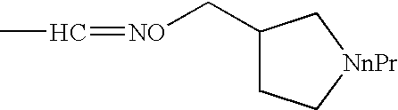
CC=[NO]CC1CC[NnPr]C1
